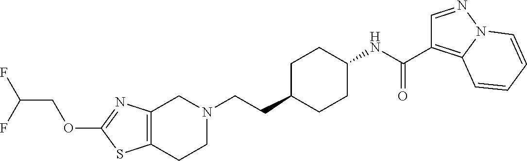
C1(OCC(F)F)=NC2=C(S1)CCN(CCC1CCC(NC(C3=C4N(N=C3)C=CC=C4)=O)CC1)C2
